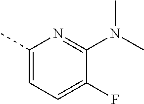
C1(C)=CC=C(F)C(N(C)C)=N1
